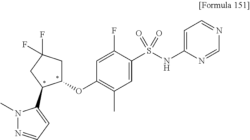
C1(OC2CC(F)(F)CC2C2=CC=NN2C)=C(C)C=C(S(NC2=CC=NC=N2)(=O)=O)C(F)=C1
